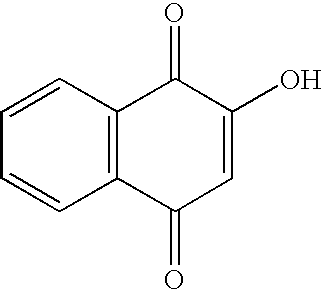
C1=CC2=C(C=C1)C(=O)C=C(O)C2=O
